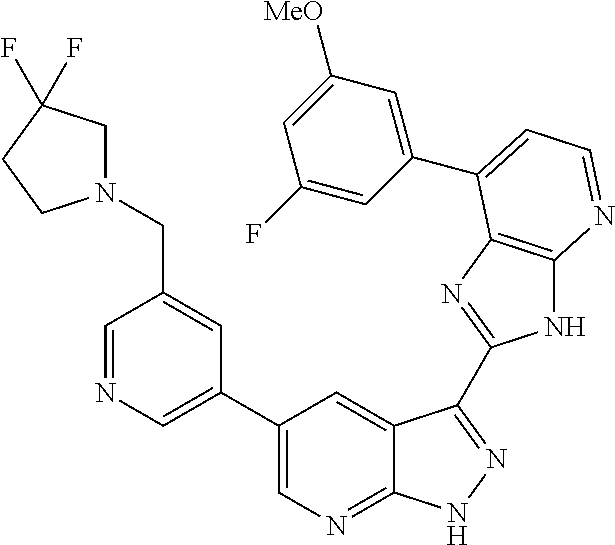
C1(C2=CN=CC(CN3CC(F)(F)CC3)=C2)=CN=C2C(=C1)C(C1=NC3=C(N1)N=CC=C3C1=CC([MeO])=CC(F)=C1)=NN2
